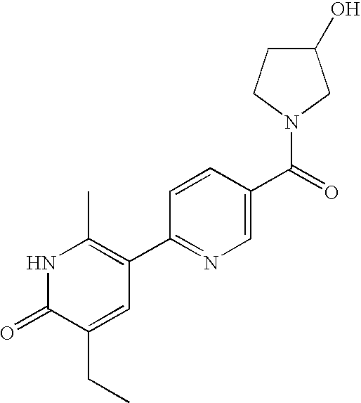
C1(CC)=CC(C2=NC=C(C(N3CC(O)CC3)=O)C=C2)=C(C)NC1=O
